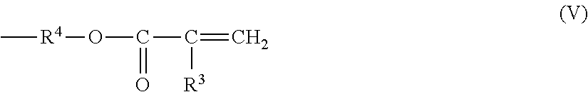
C[R4]OC(C([R3])=C)=O
